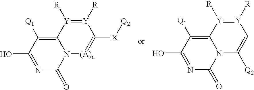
C12=C([Q1])C(O)=NC(=O)N1[(A)n]=C([X][Q2])[Y]([R])=[Y]2[R].C12=C([Q1])C(O)=NC(=O)N1C([Q2])=C[Y]([R])=[Y]2[R]
